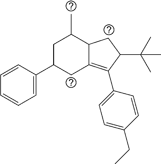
C1=C(C2CC3=C(C4=CC=C(CC)C=C4)C(C(C)(C)C)CC3C(C)C2)C=CC=C1
